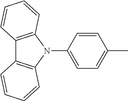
C1=CC(N2C3=C(C4=C2C=CC=C4)C=CC=C3)=CC=C1C
